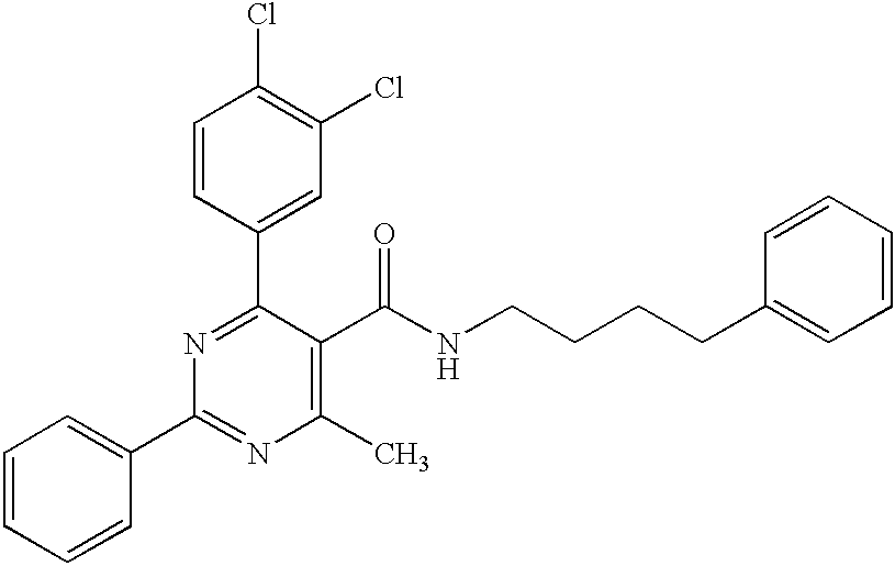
C1=CC(C2=NC(C3=CC=CC=C3)=NC(C)=C2C(NCCCCC2=CC=CC=C2)=O)=CC(Cl)=C1Cl
